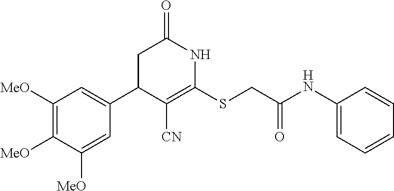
C1(C2C([CN])=C(SCC(NC3=CC=CC=C3)=O)NC(=O)C2)=CC([MeO])=C([MeO])C([MeO])=C1
